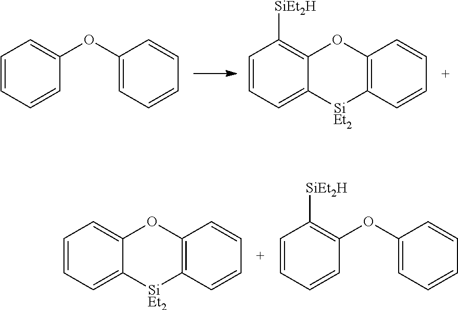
C1=CC=CC(OC2=CC=CC=C2)=C1.C1=CC=C2C(=C1[SiEt2H])OC1=C(C=CC=C1)[SiEt2]2.C1=CC=C2C(=C1)OC1=C(C=CC=C1)[SiEt2]2.C1=CC=CC(OC2=CC=CC=C2)=C1[SiEt2H]
